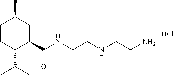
C1CC(C(C)C)C(C(NCCNCCN)=O)CC1C.Cl
